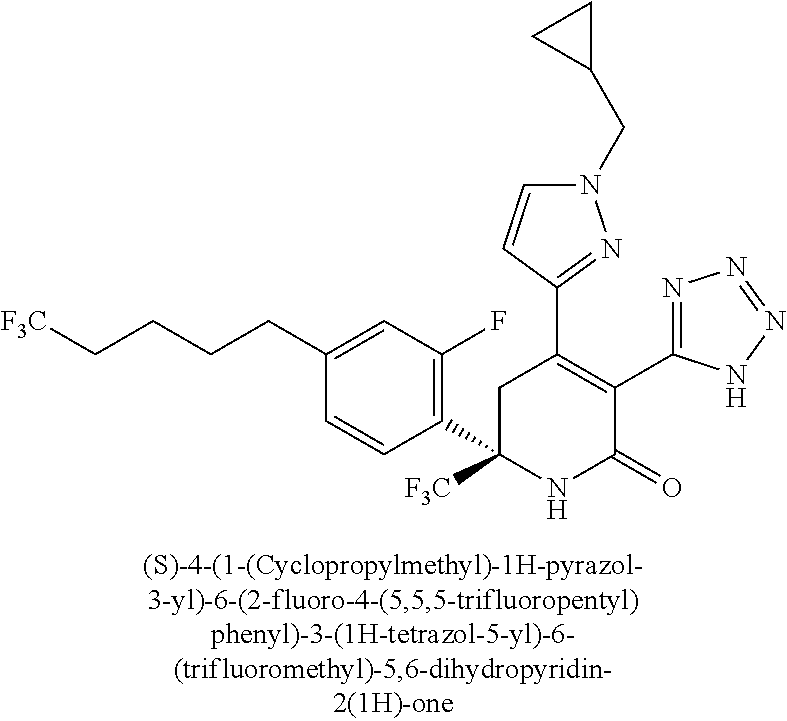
C1(C2=C(C3=NN=NN3)C(=O)NC(C3=C(F)C=C(CCCC[F3C])C=C3)([F3C])C2)=NN(CC2CC2)C=C1
